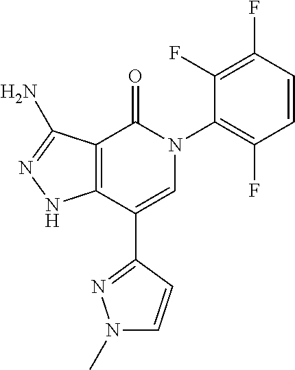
C12=C(C(C3=NN(C)C=C3)=CN(C3=C(F)C=CC(F)=C3F)C1=O)NN=C2N
